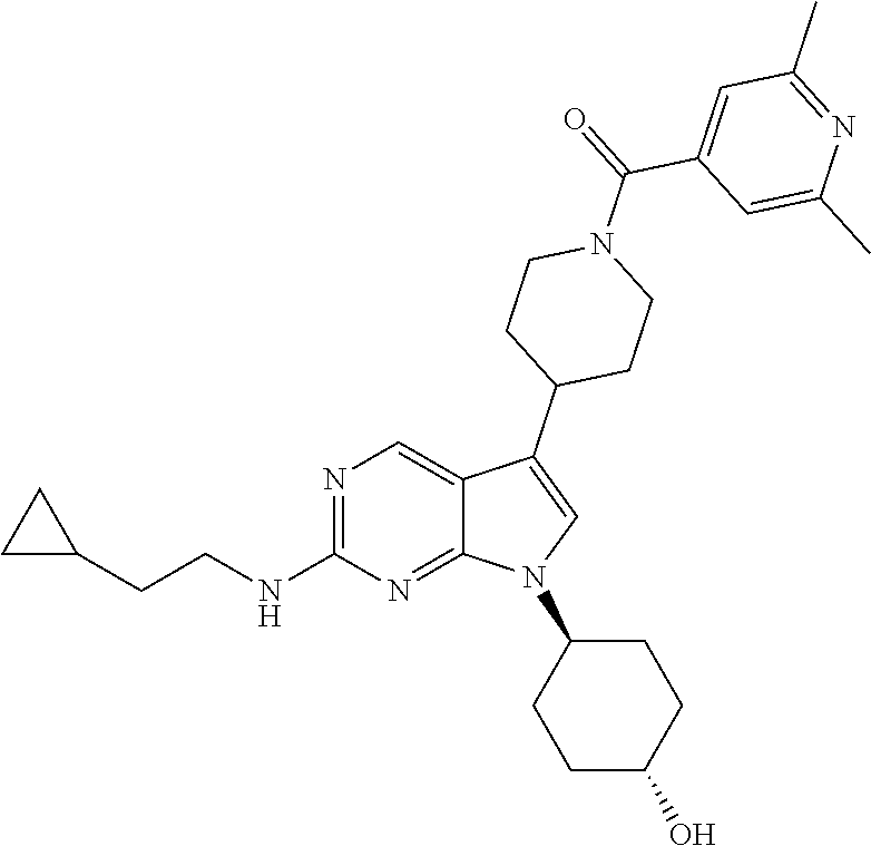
N1=C(NCCC2CC2)N=C2C(=C1)C(C1CCN(C(=O)C3=CC(C)=NC(C)=C3)CC1)=CN2C1CCC(O)CC1
